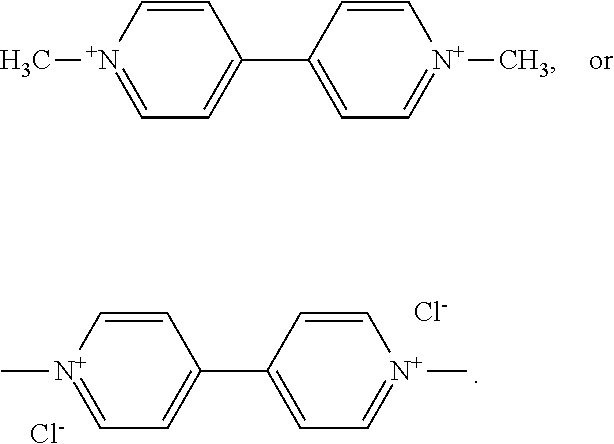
C1=C[N+](C)=CC=C1C1=CC=[N+](C)C=C1.C1=C[N+](C)=CC=C1C1=CC=[N+](C)C=C1.[Cl-].[Cl-]
